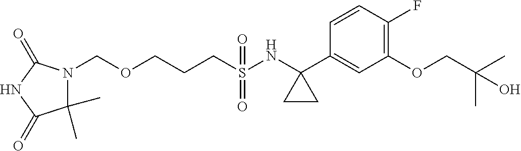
C(S(NC1(C2=CC(OCC(C)(C)O)=C(F)C=C2)CC1)(=O)=O)CCOCN1C(C)(C)C(=O)NC1=O
